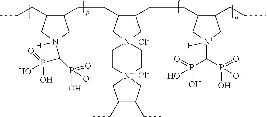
[Cl-].[Cl-].C1(CC)C(CC)C[N+]2(C1)CC[N+]1(CC(CCC3C(CCC)C[N+](C(P(=O)(O)O)P(=O)(O)[O-])([H])C3)C(CCC3C[N+](C(P(O)(=O)[O-])P(O)(=O)O)([H])CC3CCC)C1)CC2
